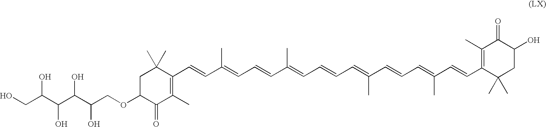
C1(C=CC(=CC=CC(=CC=CC=C(C=CC=C(C=CC2=C(C)C(=O)C(O)CC2(C)C)C)C)C)C)=C(C)C(=O)C(OCC(C(C(C(CO)O)O)O)O)CC1(C)C
